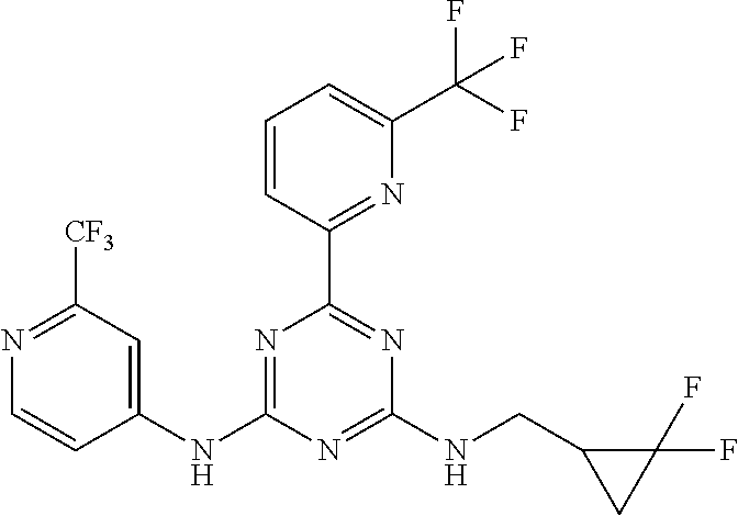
N1=C(NC2=CC([CF3])=NC=C2)N=C(NCC2CC2(F)F)N=C1C1=NC(C(F)(F)F)=CC=C1
